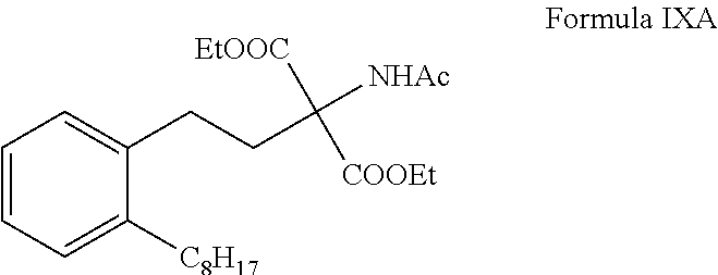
C1=CC=C([C8H17])C(CCC([NHAc])([COOEt])[EtOOC])=C1
